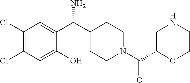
C1(Cl)=C(Cl)C=C(C(N)C2CCN(C(=O)C3CNCCO3)CC2)C(O)=C1
